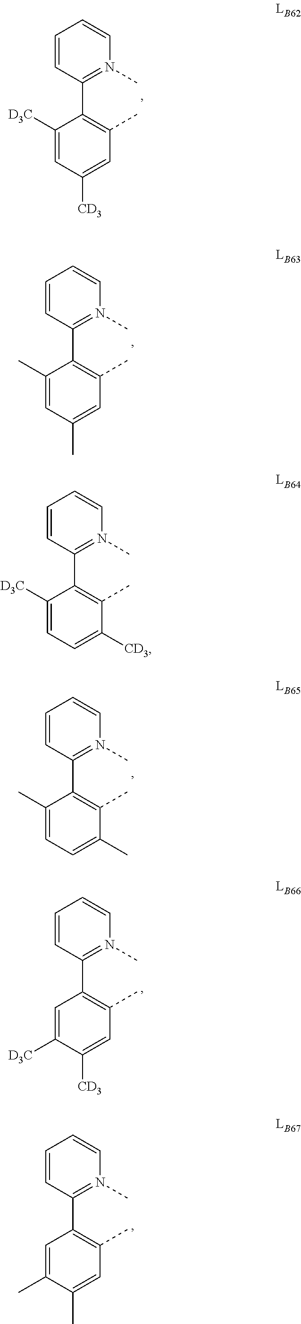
C1=CC(C2=C(C)C=C([CD3])C=C2[D3C])=N(C)C=C1.C1=CC(C2=C(C)C=C(C)C=C2C)=N(C)C=C1.C1=CC(C2=C(C)C([CD3])=CC=C2[D3C])=N(C)C=C1.C1=CC(C2=C(C)C(C)=CC=C2C)=N(C)C=C1.C1=CC(C2=C(C)C=C([CD3])C([D3C])=C2)=N(C)C=C1.C1=CC(C2=C(C)C=C(C)C(C)=C2)=N(C)C=C1
